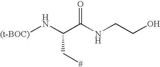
[(t-BOC)]NC(C(NCCO)=O)C[#]
